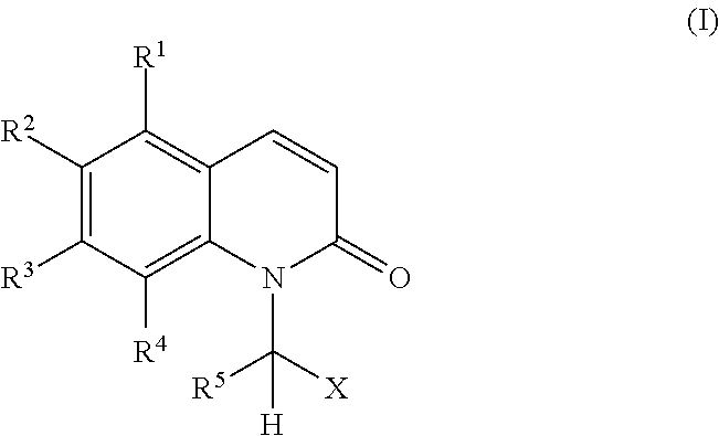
C1([R2])=C([R3])C([R4])=C2C(=C1[R1])C=CC(=O)N2C([X])([R5])[H]
